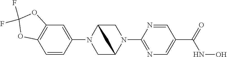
C1(N2CC3N(C4=NC=C(C(NO)=O)C=N4)CC2C3)=CC2=C(C=C1)OC(F)(F)O2
